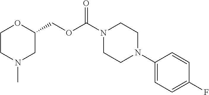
C1CN(C)CC(COC(N2CCN(C3=CC=C(F)C=C3)CC2)=O)O1
